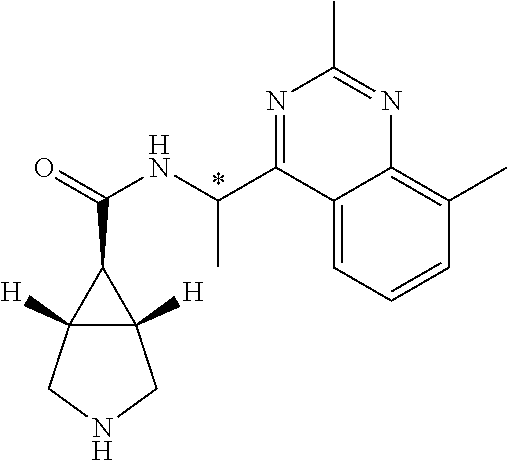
C12([H])C([H])(C1C(=O)NC(C1=NC(C)=NC3=C(C)C=CC=C13)C)CNC2
